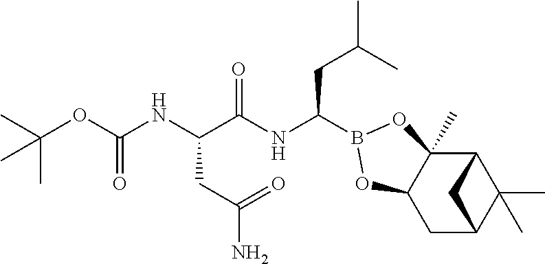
C1C2C(C)(C)C(C3(C)C1OB(C(NC(C(NC(OC(C)(C)C)=O)CC(N)=O)=O)CC(C)C)O3)C2
